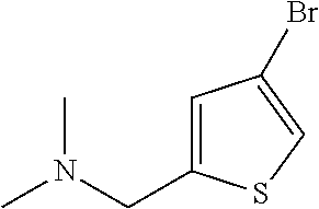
CN(C)CC1=CC(Br)=CS1
